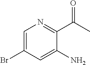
C1=C(Br)C=C(N)C(C(C)=O)=N1
